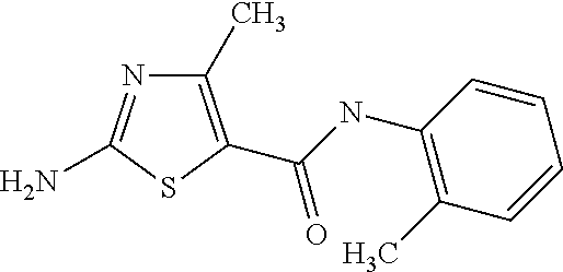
C1(C)=C(C(NC2=C(C)C=CC=C2)=O)SC(N)=N1
